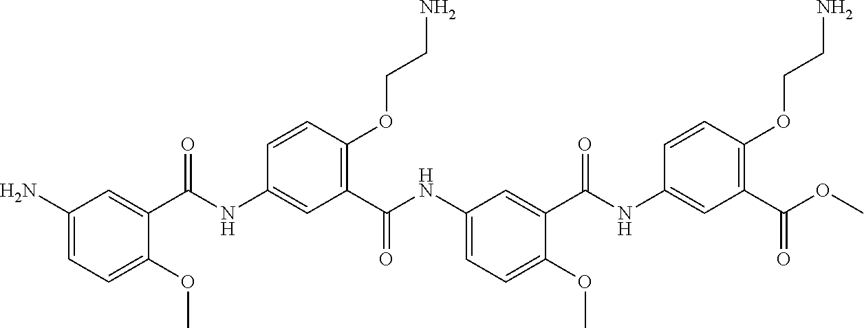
C1(N)=CC=C(OC)C(C(NC2=CC(C(NC3=CC=C(OC)C(C(NC4=CC(C(OC)=O)=C(OCCN)C=C4)=O)=C3)=O)=C(OCCN)C=C2)=O)=C1
